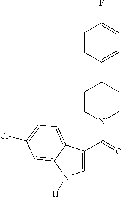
C1(C2CCN(C(=O)C3=CN([H])C4=CC(Cl)=CC=C34)CC2)=CC=C(F)C=C1
